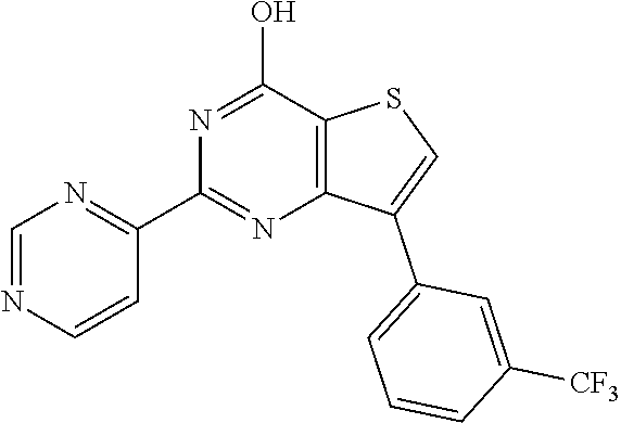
C12=C(C(O)=NC(C3=NC=NC=C3)=N1)SC=C2C1=CC=CC([CF3])=C1
